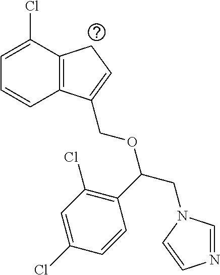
C1=C(Cl)C2=C(C=C1)C(COC(CN1C=NC=C1)C1=C(Cl)C=C(Cl)C=C1)=CC2
